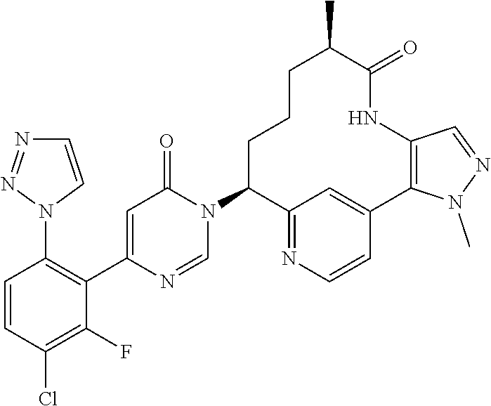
C1=NC(C2=C(N3C=CN=N3)C=CC(Cl)=C2F)=CC(=O)N1C1C2=NC=CC(=C2)C2=C(NC(=O)C(C)CCC1)C=NN2C
